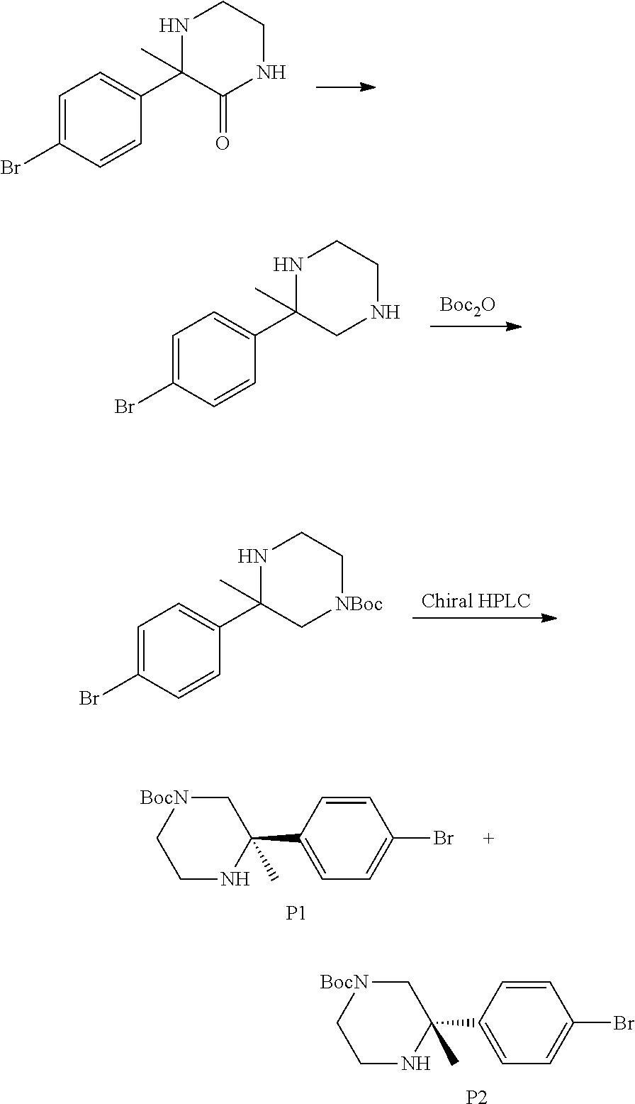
C1NC(C2=CC=C(Br)C=C2)(C)C[BocN]C1.[P2].C1=C(Br)C=CC(C2(C)C(=O)NCCN2)=C1.[Boc2O].C1=C(Br)C=CC(C2(C)CNCCN2)=C1.[Chiral HPLC].C1=C(Br)C=CC(C2(C)C[NBoc]CCN2)=C1.C1NC(C2=CC=C(Br)C=C2)(C)C[BocN]C1.[P1]
